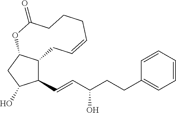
C1(C=CC(CCC2=CC=CC=C2)O)C2C(CC1O)OC(=O)CCCC=CC2
